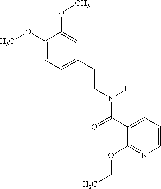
COC1=CC=C(CCN(C(C2=CC=CN=C2OCC)=O)[H])C=C1OC
